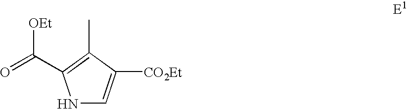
N1C=C([CO2Et])C(C)=C1C(=O)[OEt]
